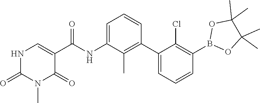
O1C(C)(C)C(C)(C)OB1C1=C(Cl)C(C2=C(C)C(NC(C3=CNC(=O)N(C)C3=O)=O)=CC=C2)=CC=C1
